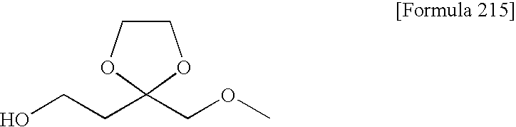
C(CC1(COC)OCCO1)O
